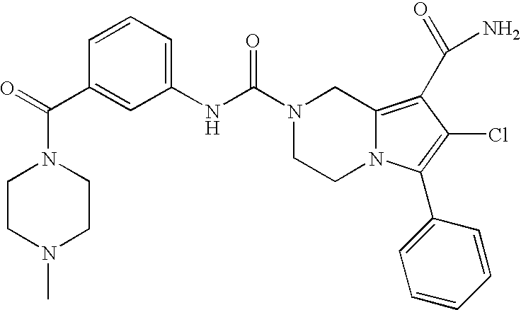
N1(C(NC2=CC=CC(C(=O)N3CCN(C)CC3)=C2)=O)CCN2C(=C(C(N)=O)C(Cl)=C2C2=CC=CC=C2)C1
